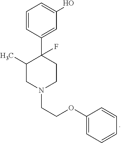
C1=CC(C2(F)C(C)CN(CCOC3=CC=CC=C3)CC2)=CC(O)=C1
